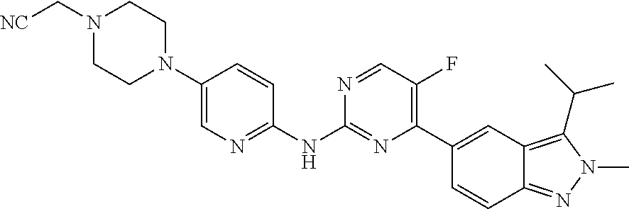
C1(N2CCN(C[NC])CC2)=CN=C(NC2=NC(C3=CC4=C(C(C)C)N(C)N=C4C=C3)=C(F)C=N2)C=C1
